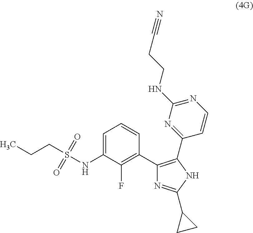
C1=C(NS(CCC)(=O)=O)C(F)=C(C2=C(C3=NC(NCCC#N)=NC=C3)NC(C3CC3)=N2)C=C1
